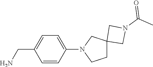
C1(CN)=CC=C(N2CCC3(C2)CN(C(C)=O)C3)C=C1
